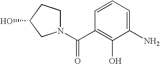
C1=CC=C(N)C(O)=C1C(N1CCC(O)C1)=O
